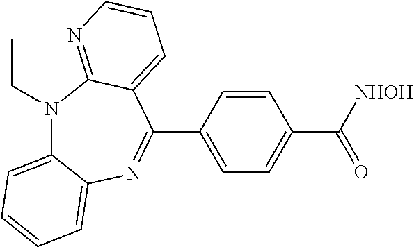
C1(C2=NC3=CC=CC=C3N(CC)C3=NC=CC=C23)=CC=C(C([NHOH])=O)C=C1
